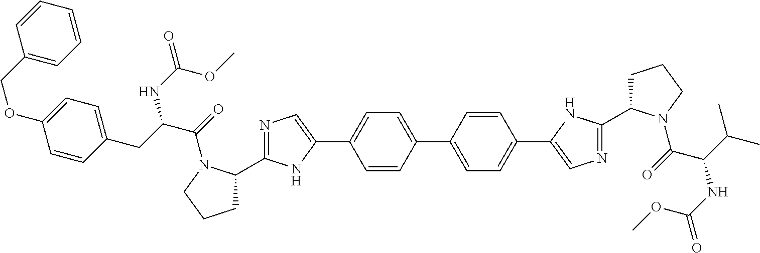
C1=CC(C2=CC=C(C3=CN=C(C4CCCN4C(=O)C(C(C)C)NC(=O)OC)N3)C=C2)=CC=C1C1=CN=C(C2CCCN2C(=O)C(CC2=CC=C(OCC3=CC=CC=C3)C=C2)NC(=O)OC)N1
